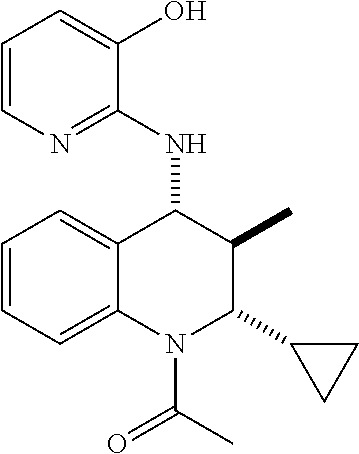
C1=CC=C2C(=C1)C(NC1=NC=CC=C1O)C(C)C(C1CC1)N2C(=O)C
